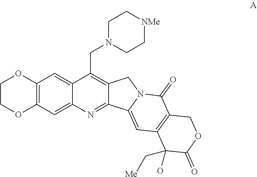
C1C[NMe]CCN1CC1=C2C(=NC3=CC4=C(OCCO4)C=C13)C1=CC3=C(C(=O)N1C2)COC(=O)C3(O)C[Me]
